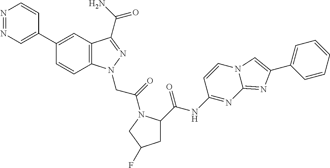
N1=NC=C(C2=CC3=C(C=C2)N(CC(=O)N2C(C(NC4=NC5=NC(C6=CC=CC=C6)=CN5C=C4)=O)CC(F)C2)N=C3C(N)=O)C=C1
